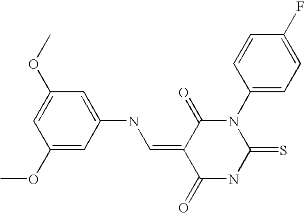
C1(OC)=CC(NC=C2C(=O)NC(=S)N(C3=CC=C(F)C=C3)C2=O)=CC(OC)=C1
